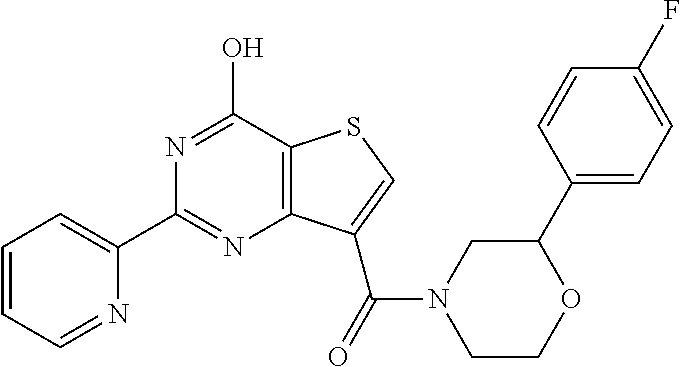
N1=C(O)C2=C(N=C1C1=CC=CC=N1)C(C(N1CCOC(C3=CC=C(F)C=C3)C1)=O)=CS2
